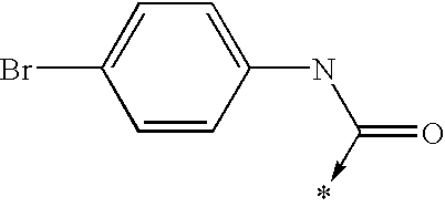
C1=CC(NC(=O)->*)=CC=C1Br
